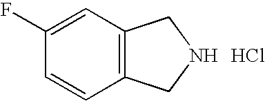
C1=C(F)C=CC2=C1CNC2.Cl
